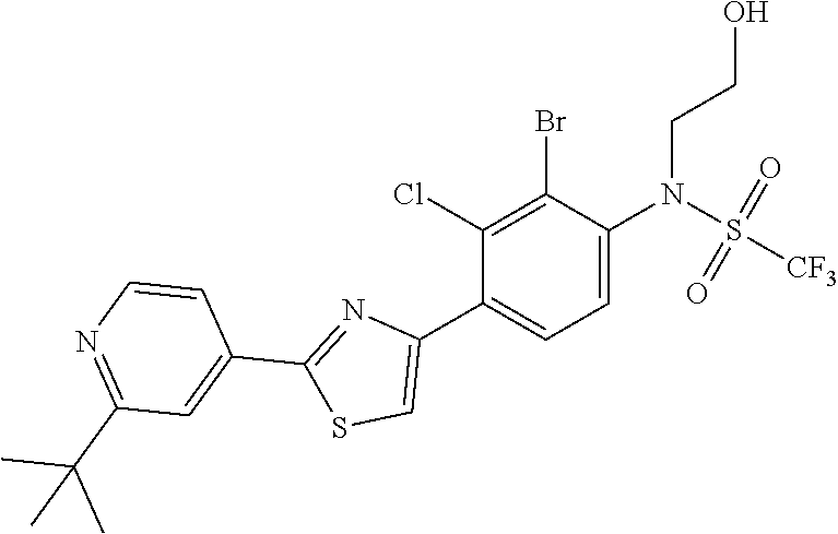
C1=C(N(S(=O)(=O)[CF3])CCO)C(Br)=C(Cl)C(C2=CSC(C3=CC(C(C)(C)C)=NC=C3)=N2)=C1
